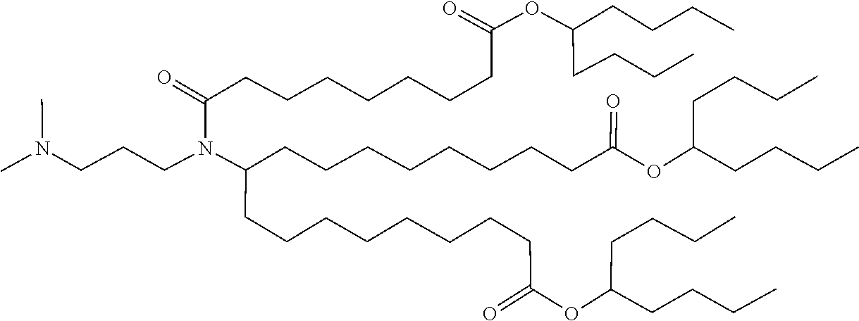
C(CCCC)(OC(CCCCCCCC(=O)N(CCCN(C)C)C(CCCCCCCCC(OC(CCCC)CCCC)=O)CCCCCCCCC(OC(CCCC)CCCC)=O)=O)CCCC
